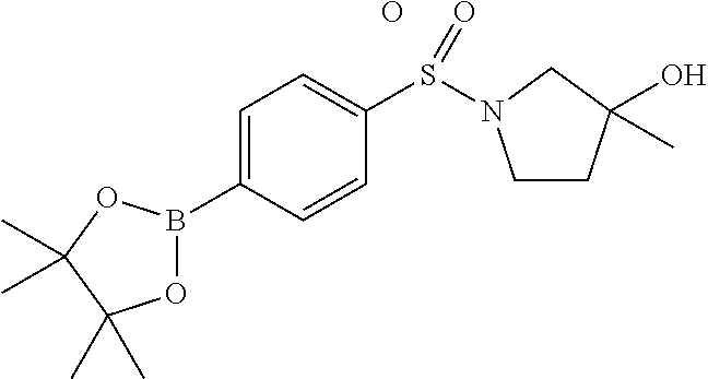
O.C1=C(B2OC(C)(C)C(C)(C)O2)C=CC(S(=O)N2CCC(O)(C)C2)=C1
